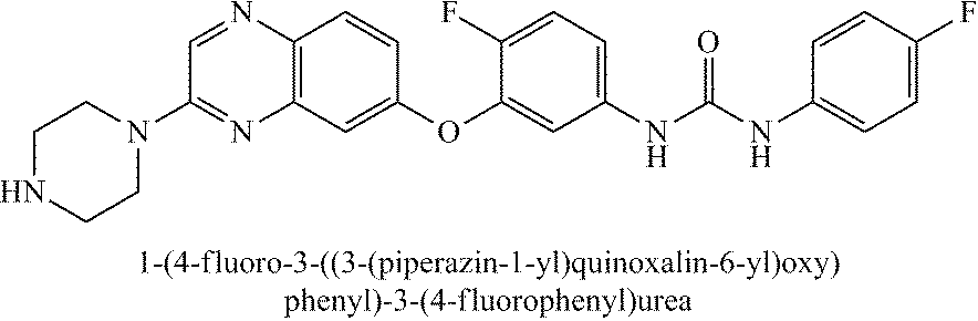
C12=C(C=C(OC3=CC(NC(NC4=CC=C(F)C=C4)=O)=CC=C3F)C=C1)N=C(N1CCNCC1)C=N2
